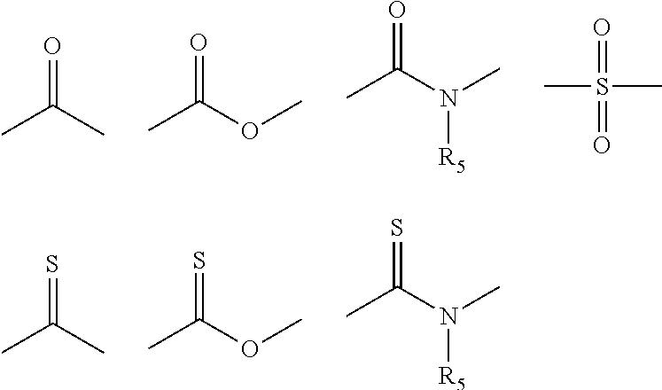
CC(C)=O.CC(OC)=O.CC(N(C)[R5])=O.CS(=O)(=O)C.CC(C)=S.CC(OC)=S.CC(N(C)[R5])=S
